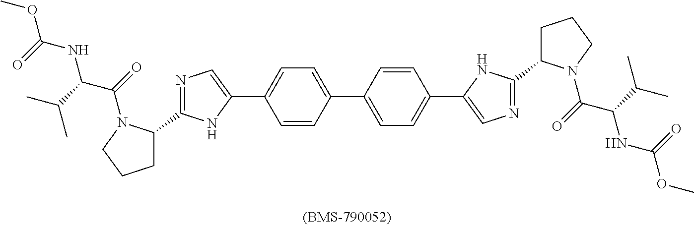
C1=CC(C2=CC=C(C3=CN=C(C4N(C(=O)C(C(C)C)NC(OC)=O)CCC4)N3)C=C2)=CC=C1C1=CN=C(C2N(C(=O)C(C(C)C)NC(OC)=O)CCC2)N1
